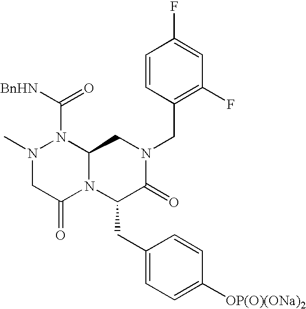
C1=C(F)C=CC(CN2CC3N(C(CC4=CC=C([OP(O)(ONa)2])C=C4)C2=O)C(=O)CN(C)N3C([BnHN])=O)=C1F
